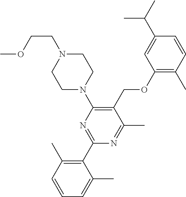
C1(OCC2=C(N3CCN(CCOC)CC3)N=C(C3=C(C)C=CC=C3C)N=C2C)=C(C)C=CC(C(C)C)=C1
